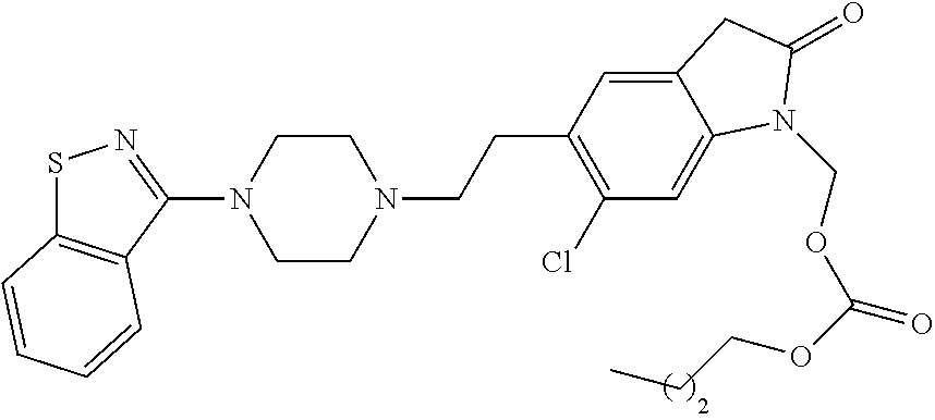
S1C2=C(C(N3CCN(CCC4=C(Cl)C=C5C(=C4)CC(=O)N5COC(=O)OCCC)CC3)=N1)C=CC=C2
